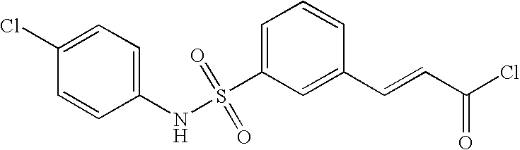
C1(Cl)=CC=C(NS(C2=CC=CC(C=CC(Cl)=O)=C2)(=O)=O)C=C1
